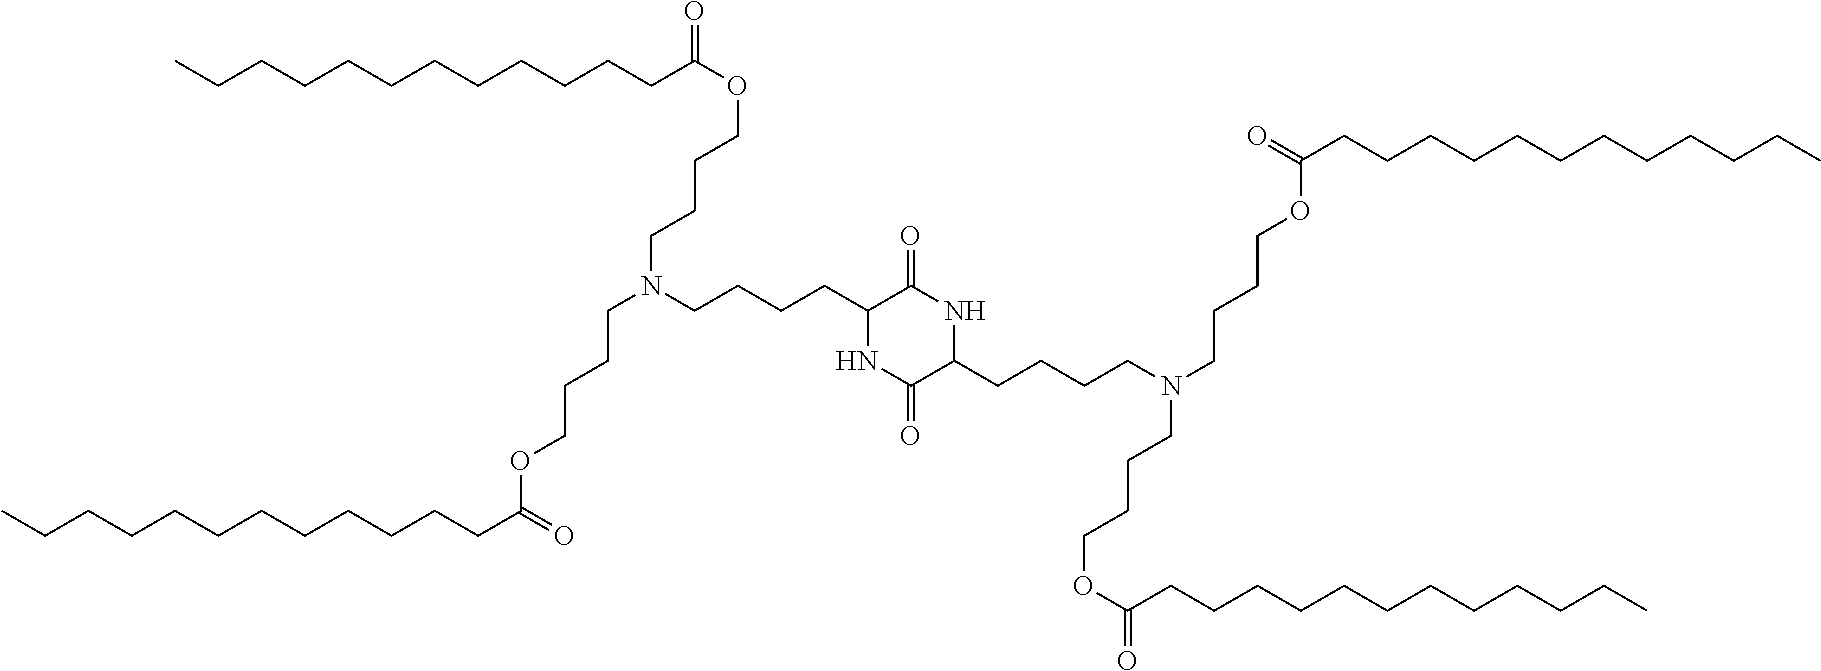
C(CCCCCC(=O)OCCCCN(CCCCOC(CCCCCCCCCCCC)=O)CCCCC1NC(=O)C(CCCCN(CCCCOC(CCCCCCCCCCCC)=O)CCCCOC(CCCCCCCCCCCC)=O)NC1=O)CCCCCC
